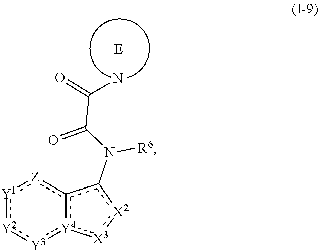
N(c1[X2]:[X3]:[Y4]2c1[Z]:[Y1]:[Y2]:[Y3]:2)([R6])C(C(=O)N)=O
